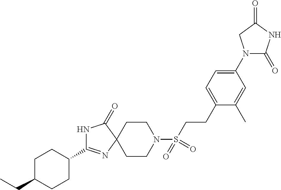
N1C(C2CCC(CC)CC2)=NC2(C1=O)CCN(S(CCC1=CC=C(N3C(=O)NC(=O)C3)C=C1C)(=O)=O)CC2
